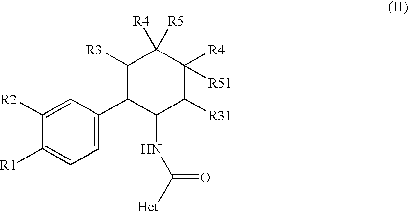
C1=C(C2C(NC([Het])=O)C([R31])C([R4])([R51])C([R4])([R5])C2[R3])C=C([R2])C([R1])=C1
